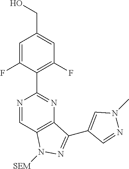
C12=C(C=NC(C3=C(F)C=C(CO)C=C3F)=N1)N([SEM])N=C2C1=CN(C)N=C1
